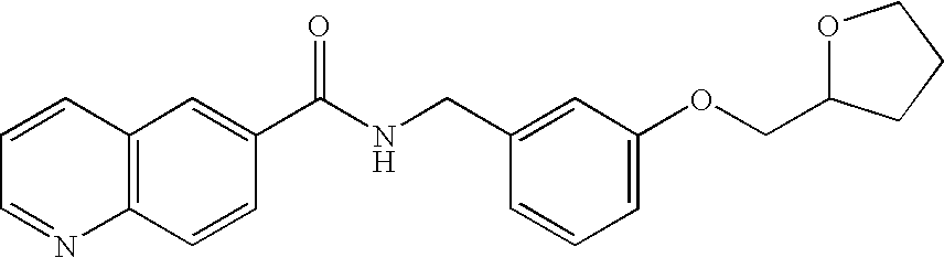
C1=CC=NC2=C1C=C(C(NCC1=CC(OCC3OCCC3)=CC=C1)=O)C=C2
